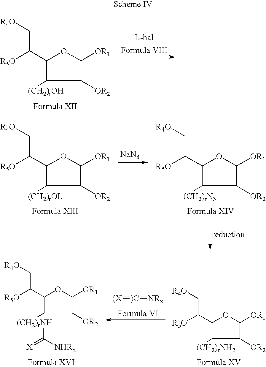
C1([OR2])C([OR1])OC(C([R5O])C[R4O])C1[(CH2)rOH].[NaN3].C1([OR2])C([OR1])OC(C([R5O])C[R4O])C1[(CH2)rOL].C1([OR2])C([OR1])OC(C([R5O])C[R4O])C1[(CH2)rN3].[(X]=[)C]=[NRx].C1([OR2])C([OR1])OC(C([R5O])C[R4O])C1[(CH2)rNH]C(=[X])[NHRx].C1([OR2])C([OR1])OC(C([R5O])C[R4O])C1[(CH2)rNH2]
